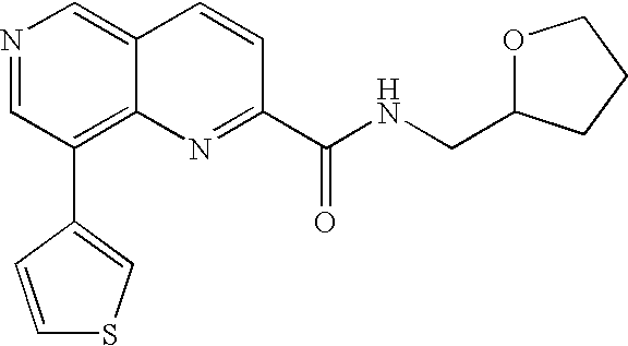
N1=CC(C2=CSC=C2)=C2C(=C1)C=CC(C(NCC1OCCC1)=O)=N2
